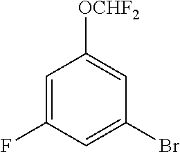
C1=C(F)C=C(Br)C=C1[OCHF2]
